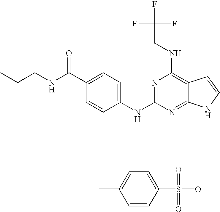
CCCNC(C1=CC=C(NC2=NC(NCC(F)(F)F)=C3C(=N2)NC=C3)C=C1)=O.CC1=CC=C(S(O)(=O)=O)C=C1
